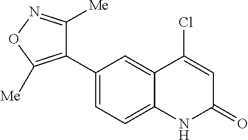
C1(C2=C([Me])ON=C2[Me])=CC=C2C(=C1)C(Cl)=CC(=O)N2
